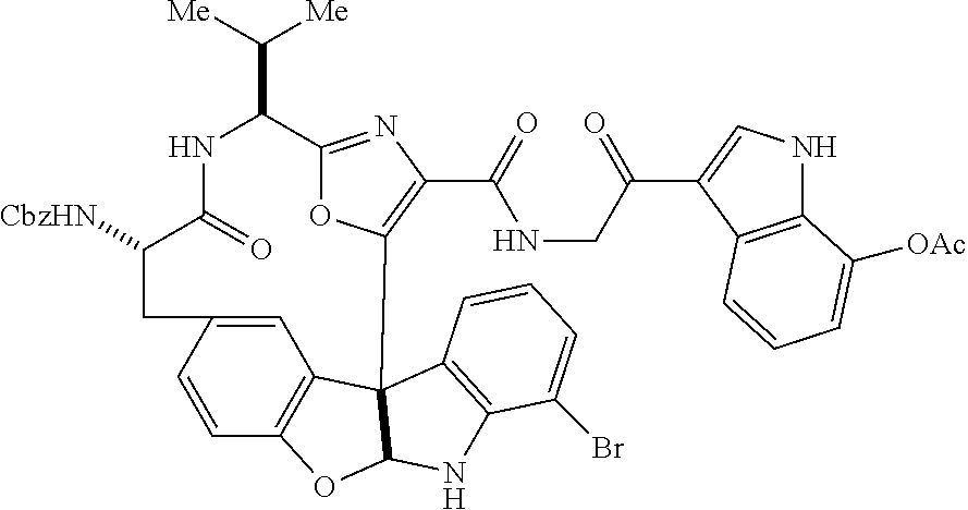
C(C1C2=NC(C(NCC(=O)C3=CNC4=C3C=CC=C4[OAc])=O)=C(O2)C23C4=C(C=CC(=C4)CC([CbzHN])C(=O)N1)OC2NC1=C3C=CC=C1Br)([Me])[Me]
